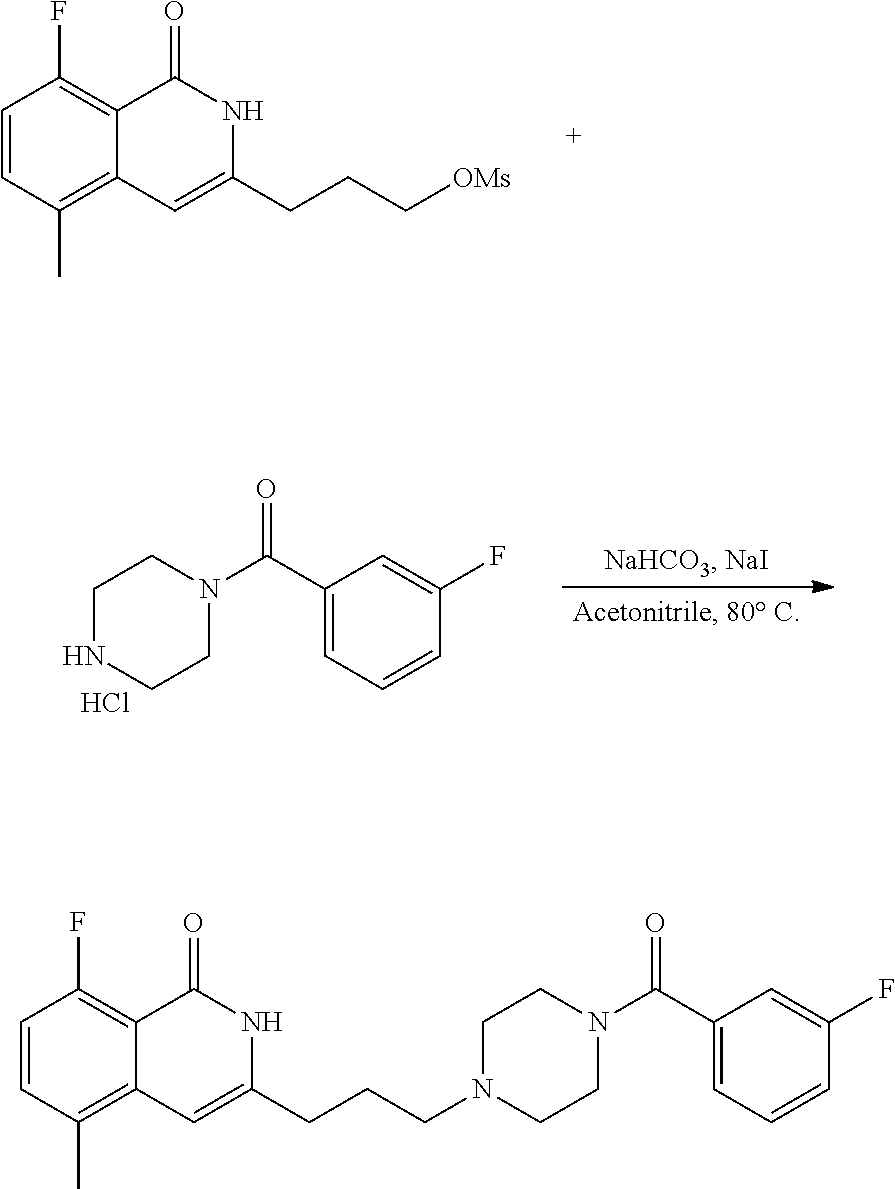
C12=C(C)C=CC(F)=C1C(=O)NC(CCC[OMs])=C2.C1CNCCN1C(C1=CC=CC(F)=C1)=O.Cl.N1(C(C2=CC=CC(F)=C2)=O)CCN(CCCC2=CC3=C(C)C=CC(F)=C3C(=O)N2)CC1
